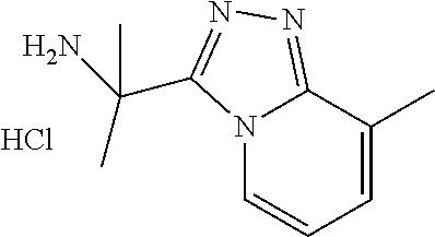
C1=C(C)C2=NN=C(C(N)(C)C)N2C=C1.Cl
